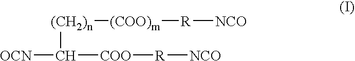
[OCN]C([COO][R][NCO])[(CH2)n][(COO)m][R][NCO]
